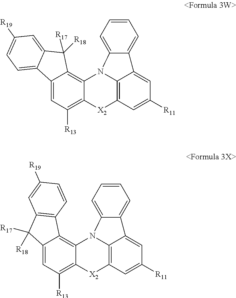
C12=C3C=C([R11])C=C1C1=CC=CC=C1N2C1=C2C(=CC([R13])=C1[X2]3)C1=CC=C([R19])C=C1C2([R17])[R18].C12=C3C=C([R11])C=C1C1=CC=CC=C1N2C1=C2C(=CC([R13])=C1[X2]3)C([R17])([R18])C1=C2C=CC([R19])=C1
